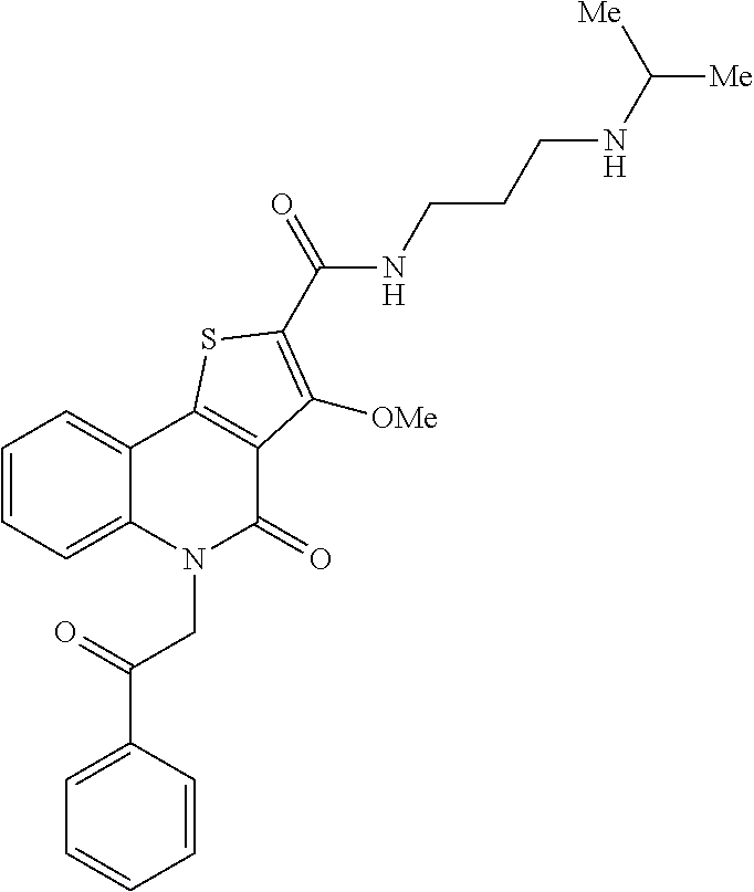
C1=CC=C2C(=C1)C1=C(C(=O)N2CC(C2=CC=CC=C2)=O)C([OMe])=C(C(=O)NCCCNC([Me])[Me])S1
